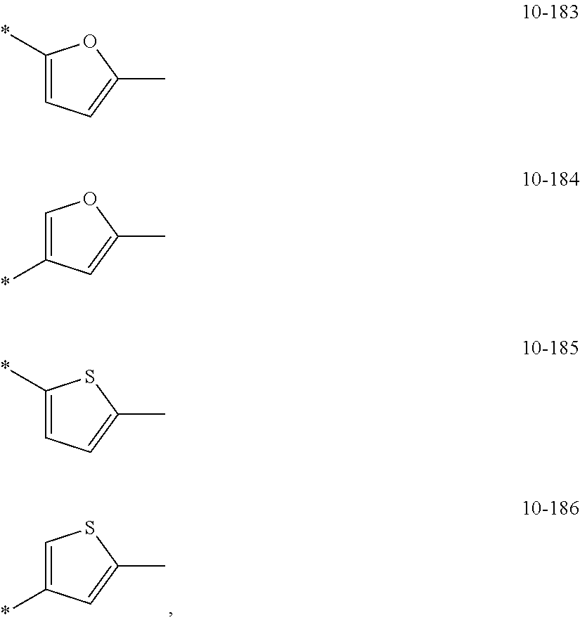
C1=C(*)C=C(C)S1.C1(*)=CC=C(C)O1.C1=C(*)C=C(C)O1.C1(*)=CC=C(C)S1
